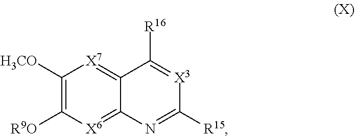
C12=[X7]C([H3CO])=C([R9O])[X6]=C1N=C([R15])[X3]=C2[R16]
